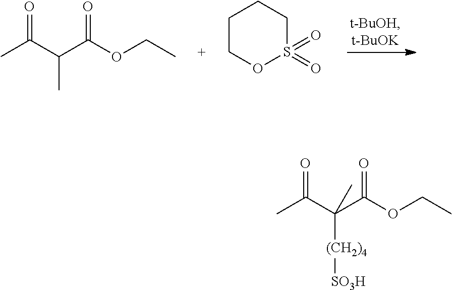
CC(C(C(OCC)=O)C)=O.C1COS(=O)(=O)CC1.CC(C(C(OCC)=O)([(CH2)4][SO3H])C)=O
